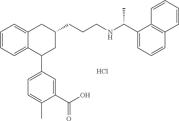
C1=CC=C2C(=C1)CC(CCCNC(C1=CC=CC3=C1C=CC=C3)C)CC2C1=CC=C(C)C(C(O)=O)=C1.Cl
